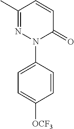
C1=CC(C)=NN(C2=CC=C([OCF3])C=C2)C1=O
